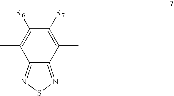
C12=NSN=C1C(C)=C([R7])C([R6])=C2C
